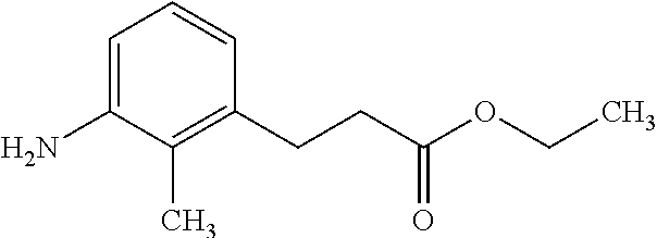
C1=C(N)C(C)=C(CCC(OCC)=O)C=C1
